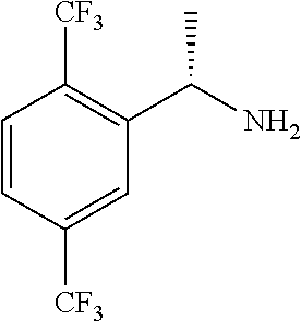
C1=CC([CF3])=C(C(N)C)C=C1[CF3]
